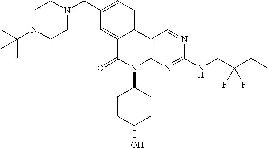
C1N(C(C)(C)C)CCN(CC2=CC=C3C(=C2)C(=O)N(C2CCC(O)CC2)C2=C3C=NC(NCC(CC)(F)F)=N2)C1
